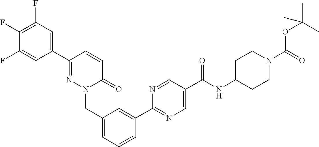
C1=C(C2=NC=C(C(NC3CCN(C(=O)OC(C)(C)C)CC3)=O)C=N2)C=CC=C1CN1N=C(C2=CC(F)=C(F)C(F)=C2)C=CC1=O
